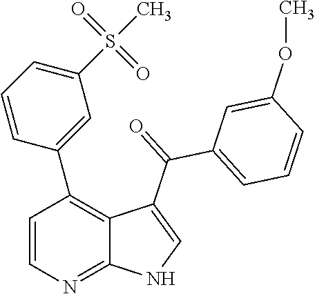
C1=CN=C2C(=C1C1=CC(S(=O)(=O)C)=CC=C1)C(C(C1=CC=CC(OC)=C1)=O)=CN2
